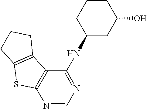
N1=CN=C(NC2CC(O)CCC2)C2=C1SC1=C2CCC1
